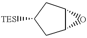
C1C2C(CC1[TES])O2
